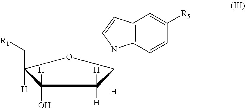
C1(O)([H])C([H])(C[R1])OC([H])(N2C3=C(C=C([R5])C=C3)C=C2)C1([H])[H]
